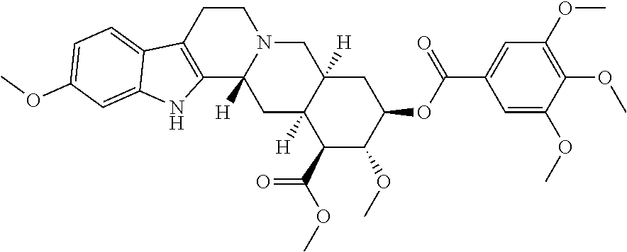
C1=C(OC)C(OC)=C(OC)C=C1C(OC1CC2([H])C([H])(C(C(OC)=O)C1OC)CC1([H])N(C2)CCC2=C1NC1=CC(OC)=CC=C21)=O
